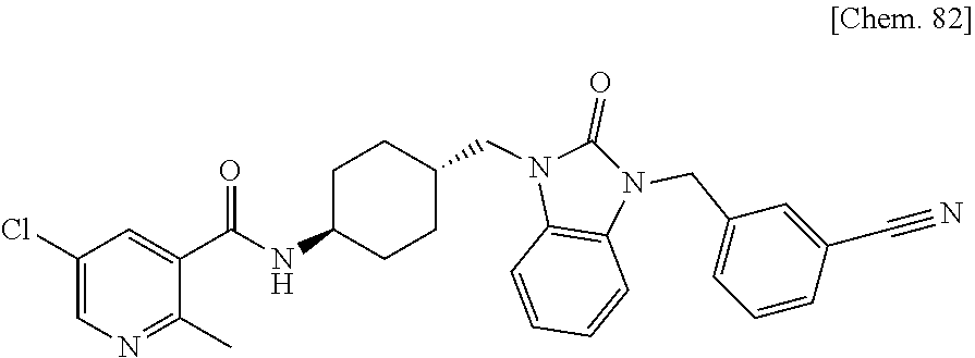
C1(C)=NC=C(Cl)C=C1C(=O)NC1CCC(CN2C(=O)N(CC3=CC=CC(C#N)=C3)C3=C2C=CC=C3)CC1
